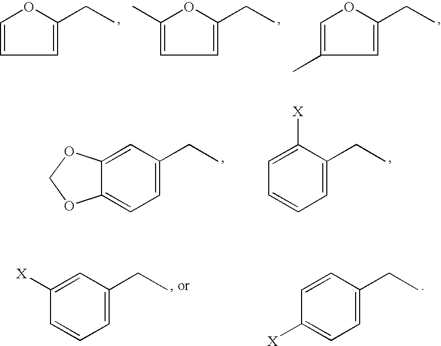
C1=C(CC)OC=C1.C1=C(CC)OC(C)=C1.C1=C(CC)OC=C1C.C12=CC(CC)=CC=C1OCO2.C1=C([X])C(CC)=CC=C1.C1([X])=CC(CC)=CC=C1.C1=CC(CC)=CC=C1[X]
